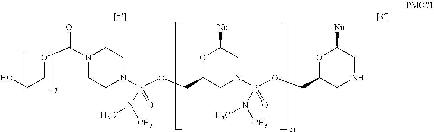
OCCOC(N1CCN(P(OCC2OC([Nu])CN(P(OCC3OC([Nu])CNC3)(N(C)C)=O)C2)(N(C)C)=O)CC1)=O
